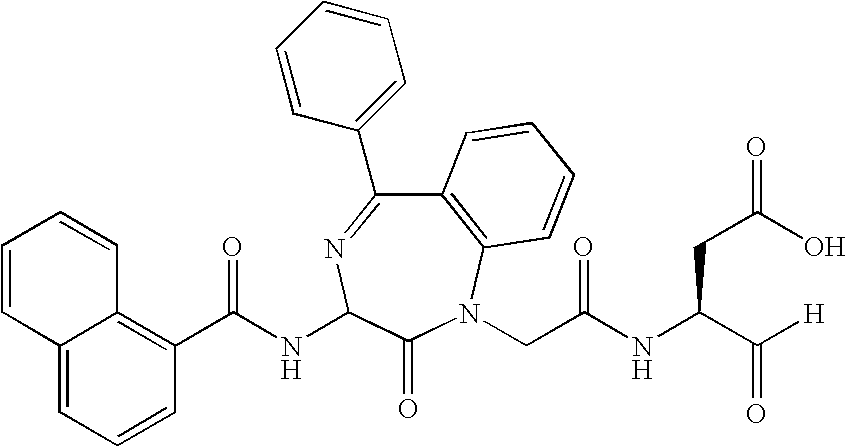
C1(C(NC2N=C(C3=CC=CC=C3)C3=C(N(CC(NC(C([H])=O)CC(=O)O)=O)C2=O)C=CC=C3)=O)=C2C(=CC=C1)C=CC=C2
